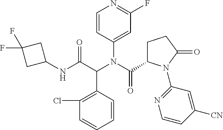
C1=CC(N(C(=O)C2CCC(=O)N2C2=NC=CC([CN])=C2)C(C(NC2CC(F)(F)C2)=O)C2=C(Cl)C=CC=C2)=CC(F)=N1
